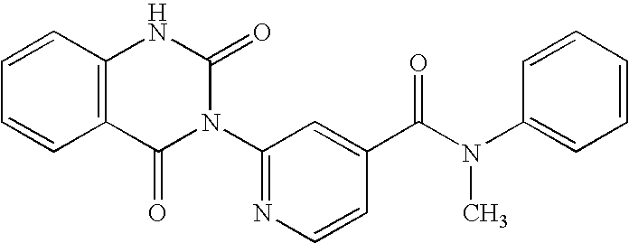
C12=C(C=CC=C1)NC(=O)N(C1=NC=CC(C(N(C3=CC=CC=C3)C)=O)=C1)C2=O
